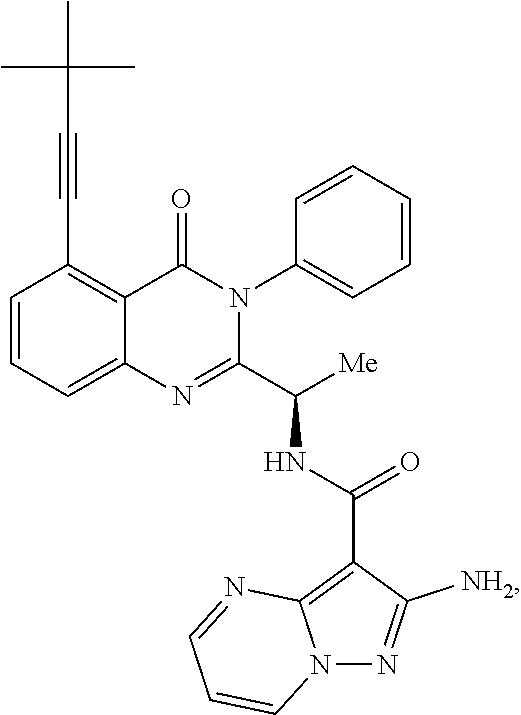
C1=CC=C2C(=C1C#CC(C)(C)C)C(=O)N(C1=CC=CC=C1)C(C([Me])NC(C1=C3N(N=C1[NH2])C=CC=N3)=O)=N2
